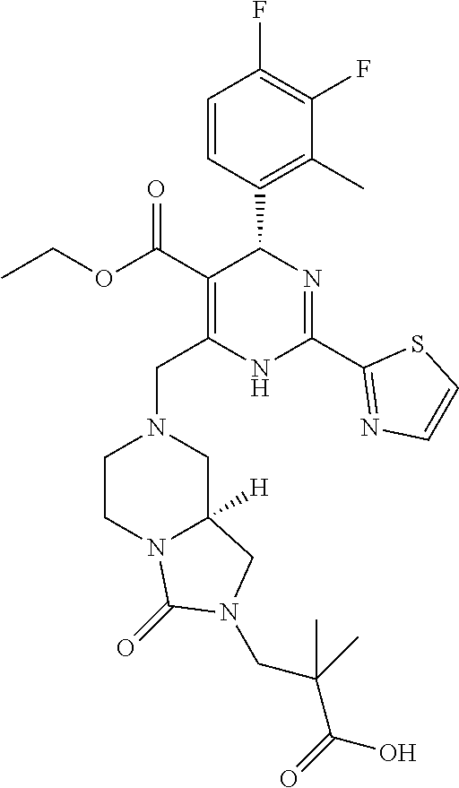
C1=CC(C2C(C(OCC)=O)=C(CN3CCN4C([H])(C3)CN(CC(C(O)=O)(C)C)C4=O)NC(C3=NC=CS3)=N2)=C(C)C(F)=C1F
